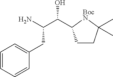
C1=CC=CC(CC(C(O)C2CCC(C)(C)[BocN]2)N)=C1
